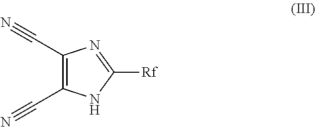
C(C1=C(C#N)NC([Rf])=N1)#N
